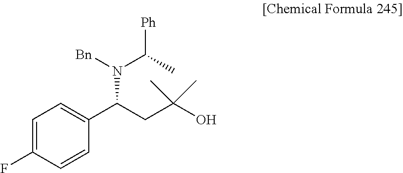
C1=C(F)C=CC(C(N([Bn])C(C)[Ph])CC(O)(C)C)=C1
